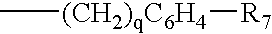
C[(CH2)qC6H4][R7]
